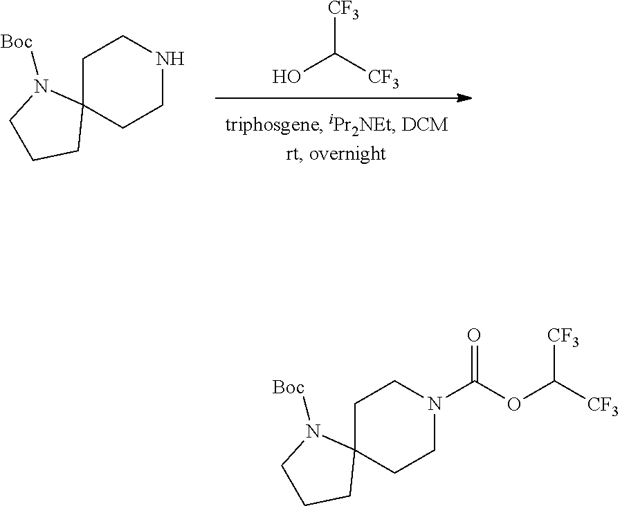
OC([CF3])[CF3].C1C2(CCNC1)N([Boc])CCC2.C1C2(CCN(C(OC([CF3])[CF3])=O)C1)CCCN2[Boc]
